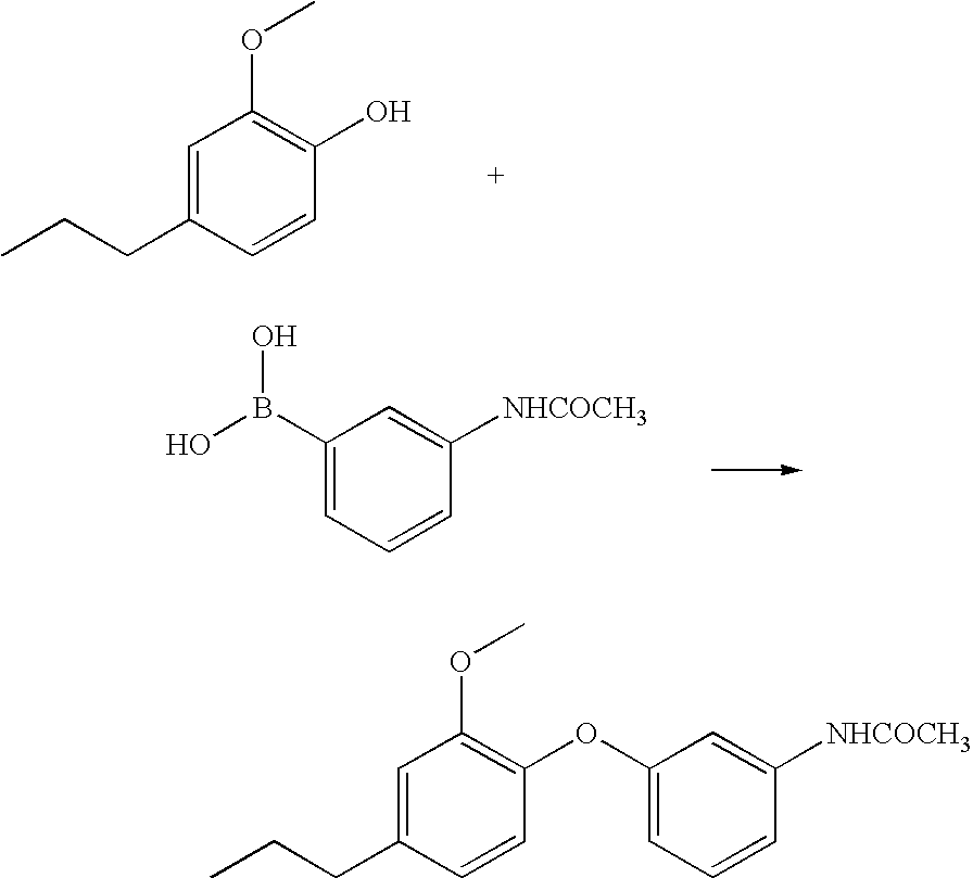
C1=C(CCC)C=CC(O)=C1OC.C1=C(B(O)O)C=C([NHCOCH3])C=C1.C1=C(OC2=C(OC)C=C(CCC)C=C2)C=C([NHCOCH3])C=C1
